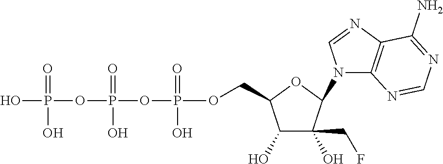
C1(O)C(O)(CF)C(N2C3=C(N=C2)C(N)=NC=N3)OC1COP(OP(OP(O)(=O)O)(=O)O)(=O)O
